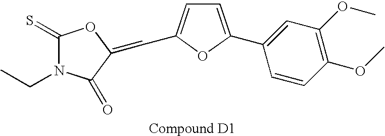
C1(=S)N(CC)C(=O)C(=CC2=CC=C(C3=CC(OC)=C(OC)C=C3)O2)O1
